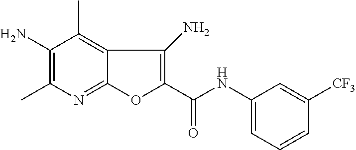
C12=NC(C)=C(N)C(C)=C1C(N)=C(C(NC1=CC=CC([CF3])=C1)=O)O2
